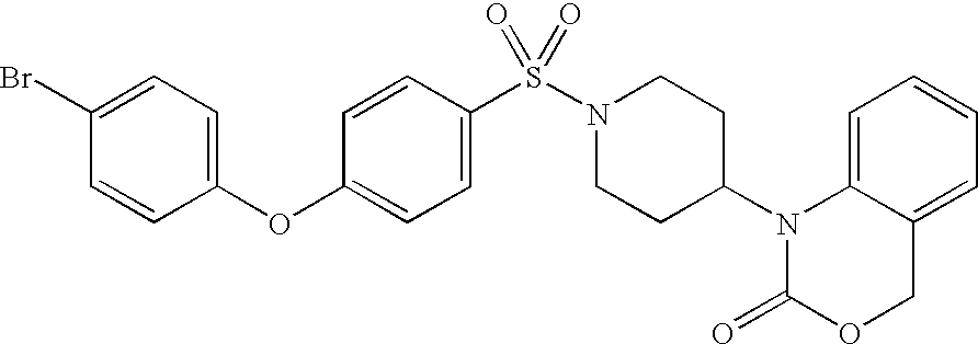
C1=C2C(=CC=C1)COC(=O)N2C1CCN(S(=O)(=O)C2=CC=C(OC3=CC=C(Br)C=C3)C=C2)CC1
